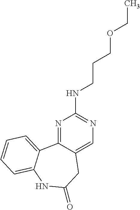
N1=C2C(=CN=C1NCCCOCC)CC(=O)NC1=CC=CC=C21
